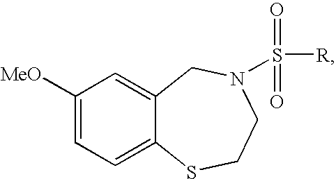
C1([MeO])=CC=C2C(=C1)CN(S(=O)(=O)[R])CCS2
